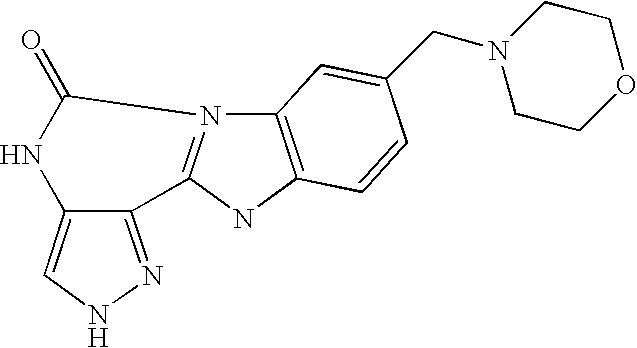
C12=NNC=C1NC(=O)N1=C2NC2=C1C=C(CN1CCOCC1)C=C2
